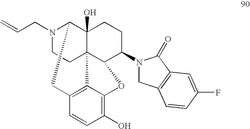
N1(CC=C)CCC23C4(O)C1CC1=C2C(=C(O)C=C1)OC3C(N1CC2=C(C1=O)C=C(F)C=C2)CC4
